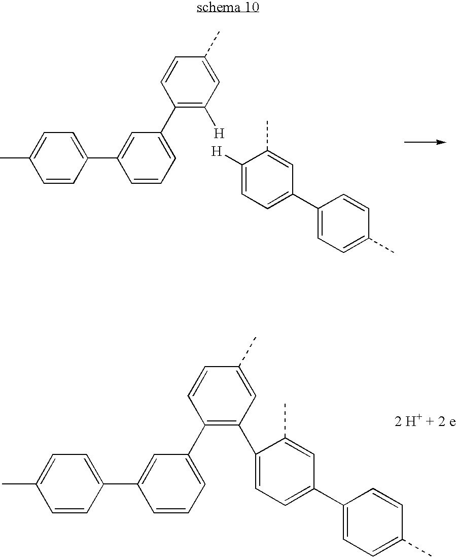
C1=CC(C2=CC(C3=C([H])C=C(C)C=C3)=CC=C2)=CC=C1C.C1([H])=CC=C(C2=CC=C(C)C=C2)C=C1C.C1=CC(C2=CC(C3=C(C4=CC=C(C5=CC=C(C)C=C5)C=C4C)C=C(C)C=C3)=CC=C2)=CC=C1C
